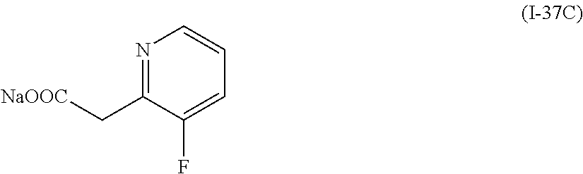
N1=C(C[NaOOC])C(F)=CC=C1
